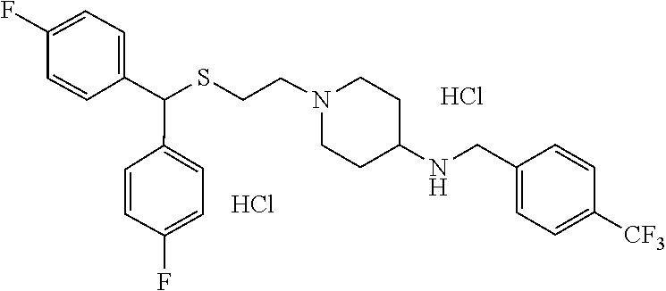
S(CCN1CCC(NCC2=CC=C([CF3])C=C2)CC1)C(C1=CC=C(F)C=C1)C1=CC=C(F)C=C1.Cl.Cl
